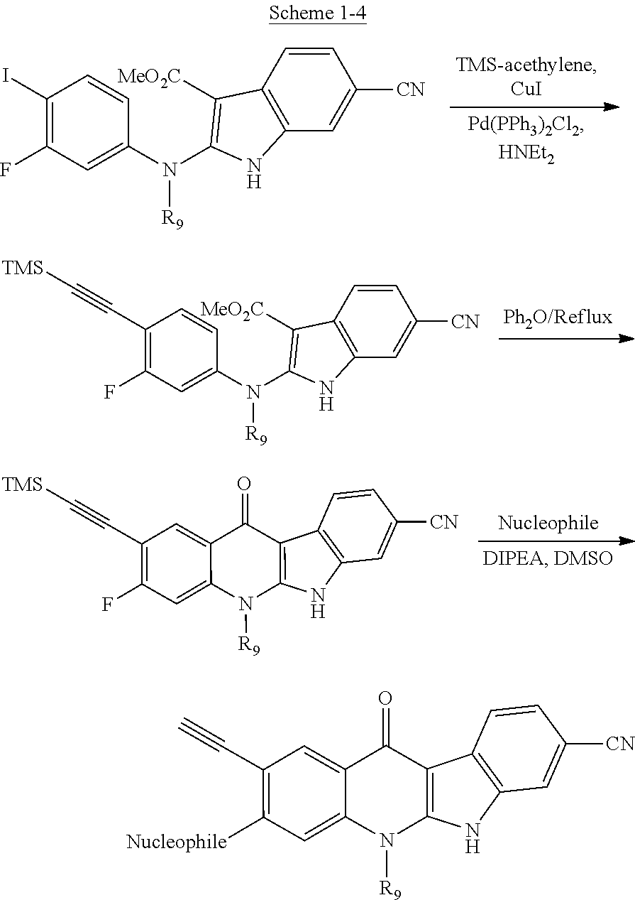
C1(I)=C(F)C=C(N([R9])C2=C([MeO2C])C3=C(C=C([CN])C=C3)N2)C=C1.C1(C#C[TMS])=C(F)C=C(N([R9])C2=C([MeO2C])C3=C(C=C([CN])C=C3)N2)C=C1.C1(C#C[TMS])=C(F)C=C2C(=C1)C(=O)C1=C(N2[R9])NC2=C1C=CC([CN])=C2.C1(C#C)=C([Nucleophile])C=C2C(=C1)C(=O)C1=C(N2[R9])NC2=C1C=CC([CN])=C2
